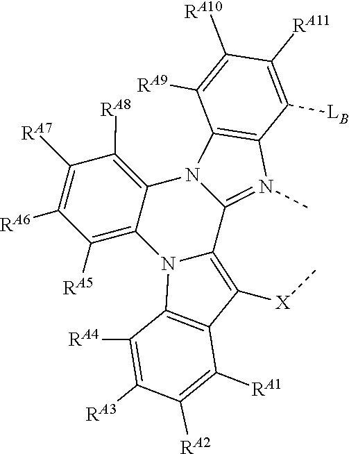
C12=N(C)C3=C(N1C1=C([RA8])C([RA7])=C([RA6])C([RA5])=C1N1C2=C([X]C)C2=C1C([RA4])=C([RA3])C([RA2])=C2[RA1])C([RA9])=C([RA10])C([RA11])=C3[LB]
